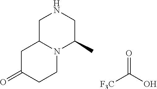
C1C2N(C(C)CN1)CCC(=O)C2.[F3C]C(O)=O
